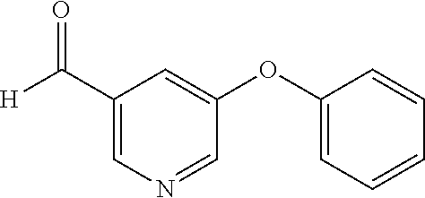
C1(C([H])=O)=CN=CC(OC2=CC=CC=C2)=C1
